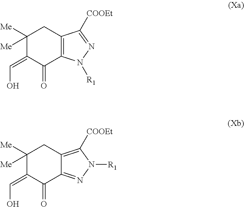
C1([Me])([Me])C(=CO)C(=O)C2=C(C1)C([COOEt])=NN2[R1].C1([Me])([Me])C(=CO)C(=O)C2=NN([R1])C([COOEt])=C2C1
